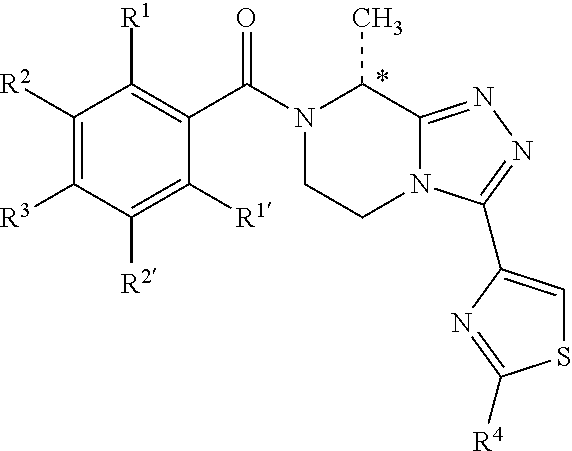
C1([R2])=C([R3])C([R2])=C([R1])C(C(N2CCN3C(=NN=C3C3=CSC([R4])=N3)C2C)=O)=C1[R1]
